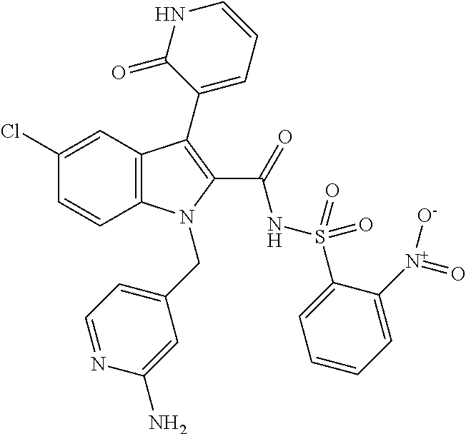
C1(Cl)=CC2=C(C=C1)N(CC1=CC=NC(N)=C1)C(C(=O)NS(=O)(=O)C1=CC=CC=C1[N+]([O-])=O)=C2C1=CC=CNC1=O
